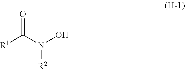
[R1]C(N(O)[R2])=O
